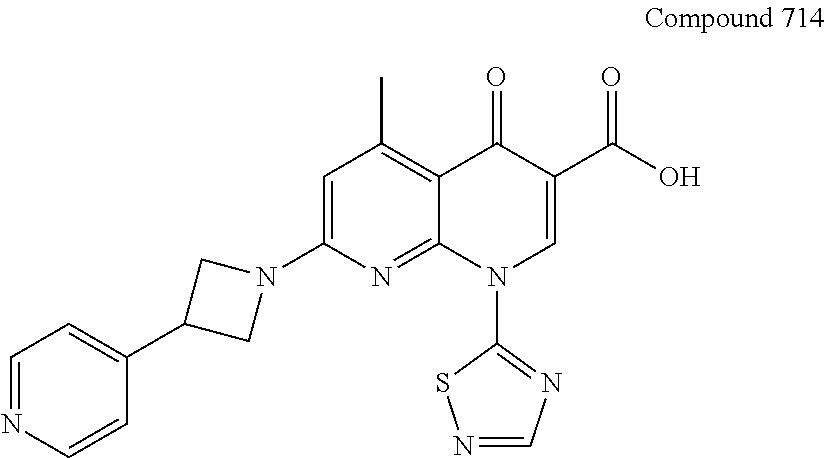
C1=C(N2CC(C3=CC=NC=C3)C2)N=C2C(=C1C)C(=O)C(C(O)=O)=CN2C1=NC=NS1
